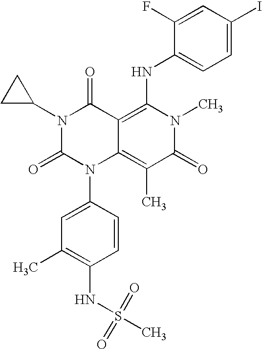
C1(C)=C(NS(=O)(=O)C)C=CC(N2C3=C(C)C(=O)N(C)C(NC4=CC=C(I)C=C4F)=C3C(=O)N(C3CC3)C2=O)=C1
